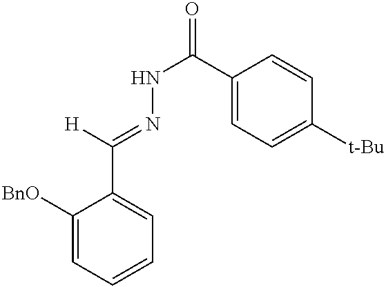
[H]C(=NNC(=O)C1=CC=C([t-Bu])C=C1)C1=CC=CC=C1[BnO]
